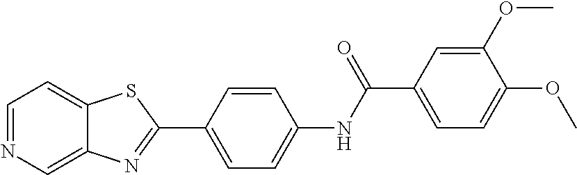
C1=NC=C2C(=C1)SC(C1=CC=C(NC(C3=CC=C(OC)C(OC)=C3)=O)C=C1)=N2
